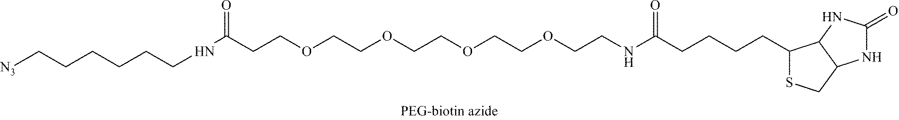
C1(CCCCC(NCCOCCOCCOCCOCCC(NCCCCCC[N3])=O)=O)SCC2C1NC(=O)N2
